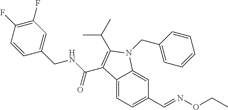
C1(F)=C(F)C=CC(CNC(=O)C2=C(C(C)C)N(CC3=CC=CC=C3)C3=CC(C=NOCC)=CC=C32)=C1
